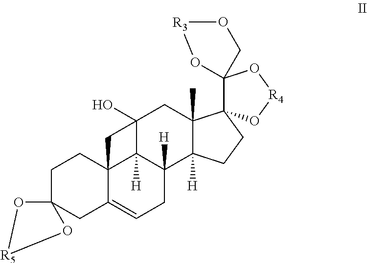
C1C2(CC3=CCC4([H])C5([H])C3(C1)CC5(O)CC1(C)C4([H])CCC13C1(O[R4]O3)CO[R3]O1)O[R5]O2
